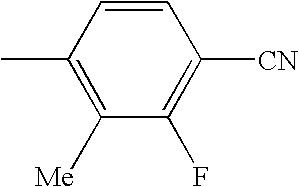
CC1=C([Me])C(F)=C([CN])C=C1
